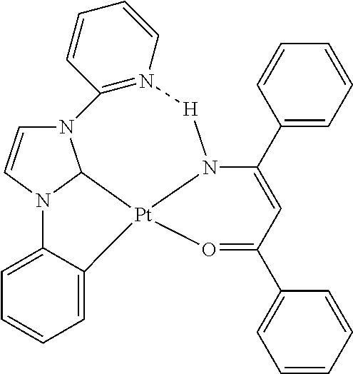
C1=CN2C3N1C1=N(C=CC=C1)[H]N1C(C4=CC=CC=C4)=CC(C4=CC=CC=C4)=O[Pt]31C1=CC=CC=C21
